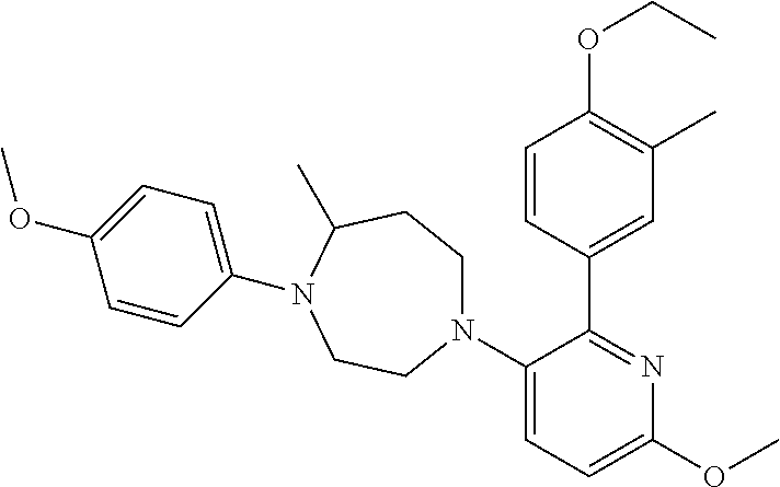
C1=C(OC)C=CC(N2C(C)CCN(C3=CC=C(OC)N=C3C3=CC(C)=C(OCC)C=C3)CC2)=C1
